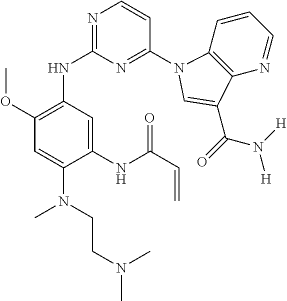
C1(NC(C=C)=O)=CC(NC2=NC=CC(N3C4=C(N=CC=C4)C(C(N([H])[H])=O)=C3)=N2)=C(OC)C=C1N(C)CCN(C)C
